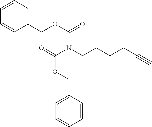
C1=CC=CC(COC(N(C(=O)OCC2=CC=CC=C2)CCCCC#C)=O)=C1
